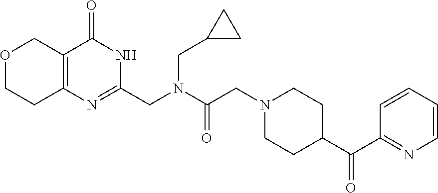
O1CCC2=C(C1)C(=O)NC(CN(CC1CC1)C(CN1CCC(C(C3=NC=CC=C3)=O)CC1)=O)=N2
